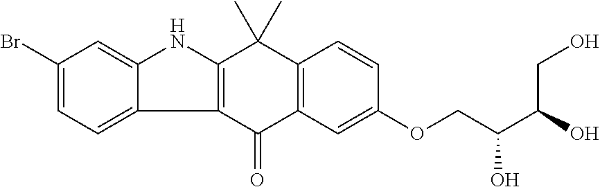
C12=C(C(=O)C3=C(C1(C)C)C=CC(OCC(O)C(O)CO)=C3)C1=CC=C(Br)C=C1N2
